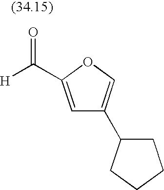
[H]C(=O)C1=CC(C2CCCC2)=CO1
